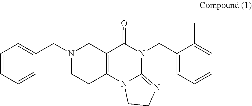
C1CN(CC2=CC=CC=C2)CC2=C1N1C(=NCC1)N(CC1=CC=CC=C1C)C2=O
